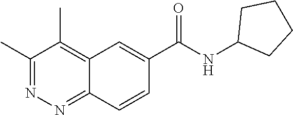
C1(C)=NN=C2C(=C1C)C=C(C(NC1CCCC1)=O)C=C2
